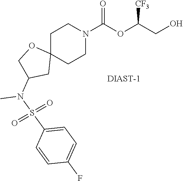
C1C2(CCN(C(OC(CO)[CF3])=O)C1)OCC(N(C)S(=O)(=O)C1=CC=C(F)C=C1)C2
